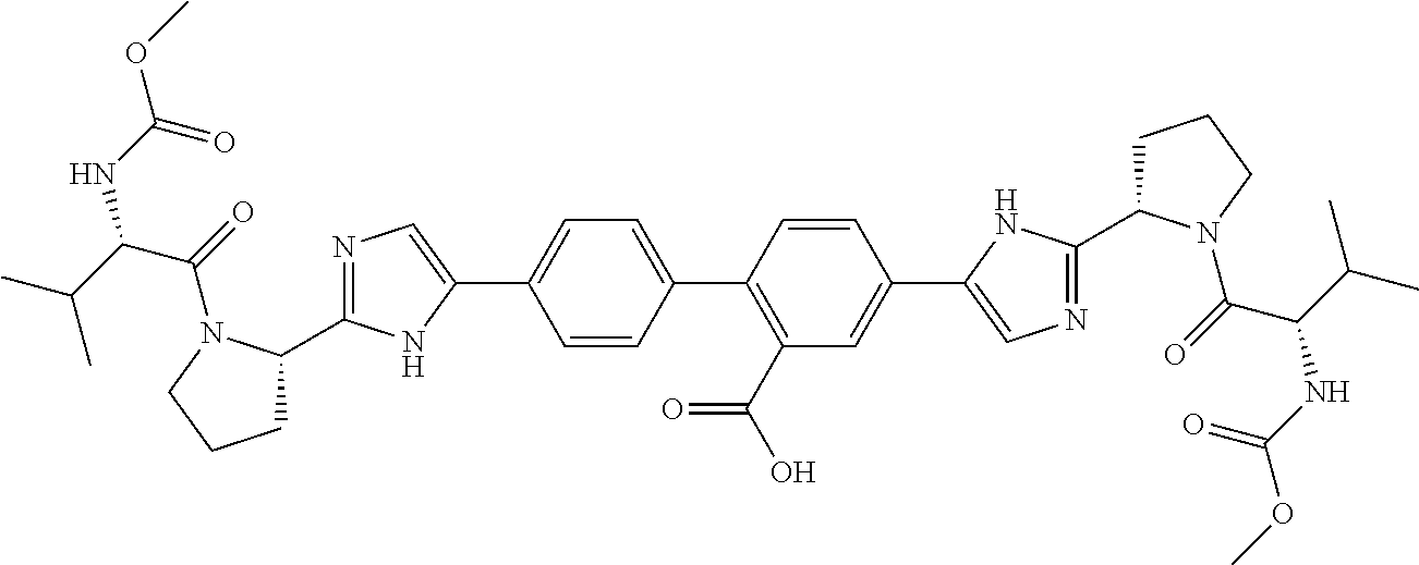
C1=CC(C2=C(C(O)=O)C=C(C3=CN=C(C4CCCN4C(=O)C(NC(OC)=O)C(C)C)N3)C=C2)=CC=C1C1=CN=C(C2CCCN2C(=O)C(C(C)C)NC(OC)=O)N1
